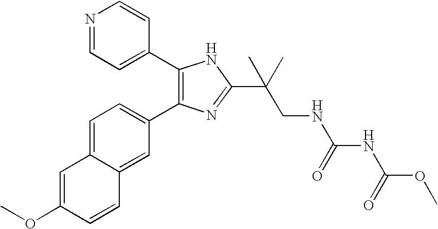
COC1=CC2=CC=C(C3=C(C4=CC=NC=C4)NC(C(CNC(NC(OC)=O)=O)(C)C)=N3)C=C2C=C1
